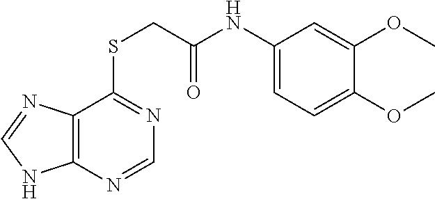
C12=C(N=CN=C1SCC(NC1=CC=C(OC)C(OC)=C1)=O)NC=N2
